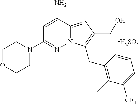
C1OCCN(C2=NN3C(=NC(CO)=C3CC3=C(C)C([CF3])=CC=C3)C(N)=C2)C1.[H2SO4]
